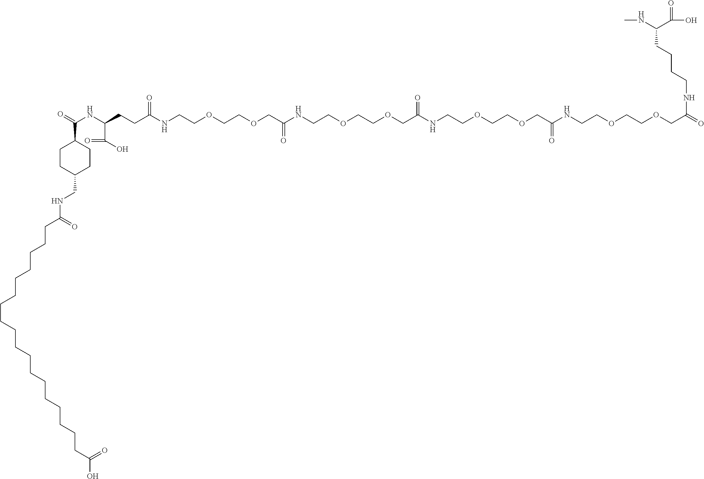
N(C(C(O)=O)CCCCNC(=O)COCCOCCNC(COCCOCCNC(COCCOCCNC(COCCOCCNC(CCC(NC(=O)C1CCC(CNC(CCCCCCCCCCCCCCCCCCC(O)=O)=O)CC1)C(O)=O)=O)=O)=O)=O)C
